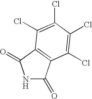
N1C(=O)C2=C(C1=O)C(Cl)=C(Cl)C(Cl)=C2Cl
